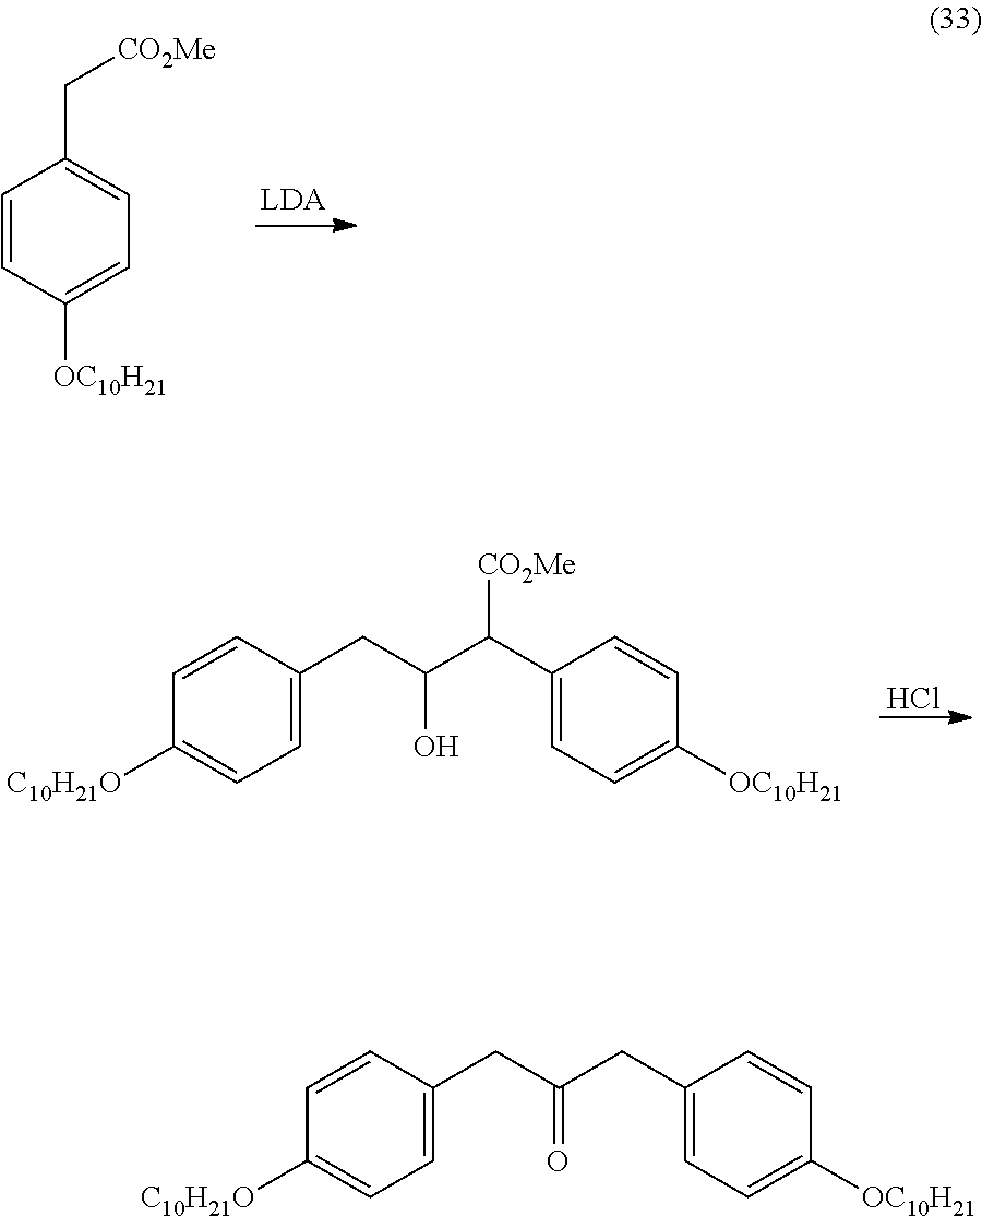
C1=CC([OC10H21])=CC=C1C[CO2Me].Cl.C1=C(CC(C(C2=CC=C([OC10H21])C=C2)[CO2Me])O)C=CC([C10H21O])=C1.C1=C(CC(CC2=CC=C([OC10H21])C=C2)=O)C=CC([C10H21O])=C1
